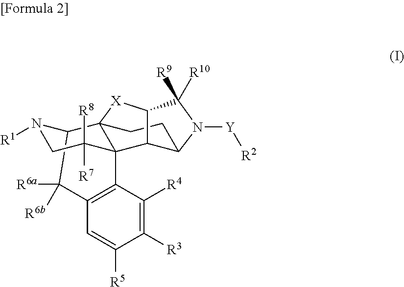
C12C([R6a])([R6b])C3=C(C4(C([R7])([R8])CN1[R1])C21CCC2C4C([X]1)C([R9])([R10])N2[Y][R2])C([R4])=C([R3])C([R5])=C3
